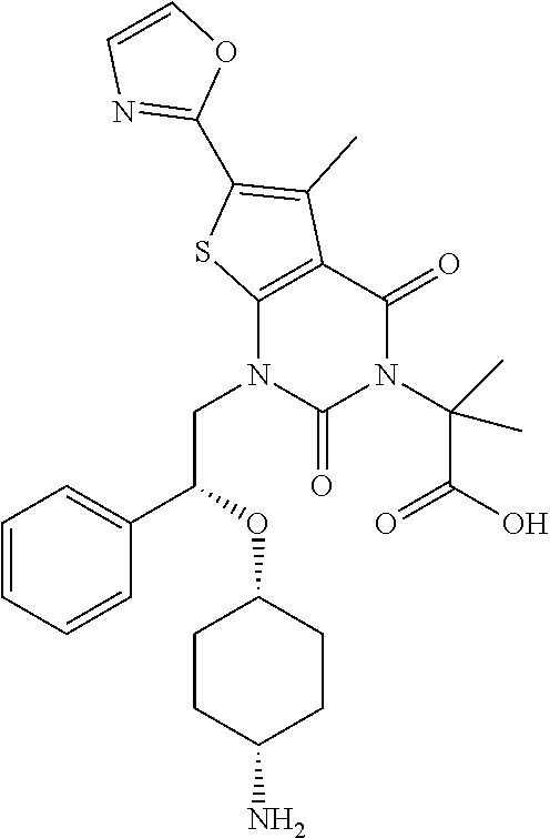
C12=C(C(=O)N(C(C(O)=O)(C)C)C(=O)N1CC(C1=CC=CC=C1)OC1CCC(N)CC1)C(C)=C(C1=NC=CO1)S2
